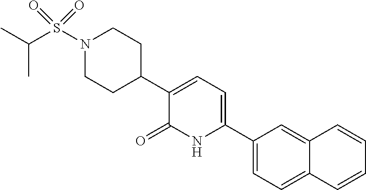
C1(C2=CC=C(C3CCN(S(C(C)C)(=O)=O)CC3)C(=O)N2)=CC=C2C(=C1)C=CC=C2
